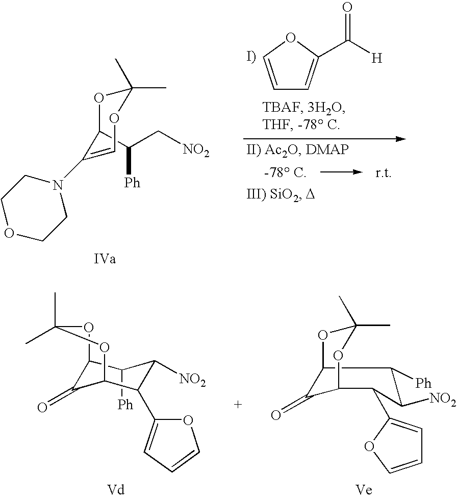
C1(C)(C)OC(C(C[NO2])[Ph])C(N2CCOCC2)=CO1.C1=COC(C([H])=O)=C1.C1(C)(C)OC2C(=O)C(C(C3=CC=CO3)C([NO2])C2[Ph])O1.C12C([Ph])C([NO2])C(C3=CC=CO3)C(OC(C)(C)O1)C2=O
